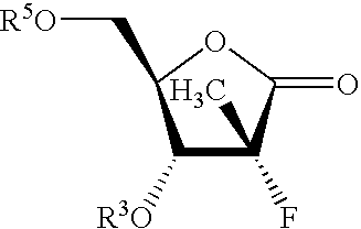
C1([R3O])C(F)(C)C(=O)OC1C[R5O]
